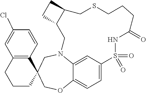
N12C3=CC(=CC=C3OCC3(C4=C(C=C(Cl)C=C4)CCC3)C1)S(=O)(=O)NC(=O)CCCSCC1C(C2)CC1
